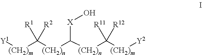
[Y1][(CH2)m]C([(CH2)n]C([(CH2)n]C([(CH2)m][Y2])([R11])[R12])[X]O)([R1])[R2]
